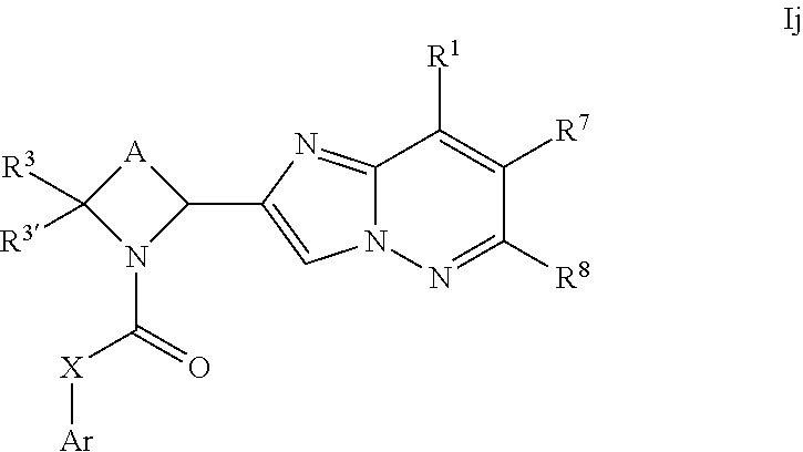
C12=NC(C3[A]C([R3])([R3])N3C(=O)[X][Ar])=CN1N=C([R8])C([R7])=C2[R1]
